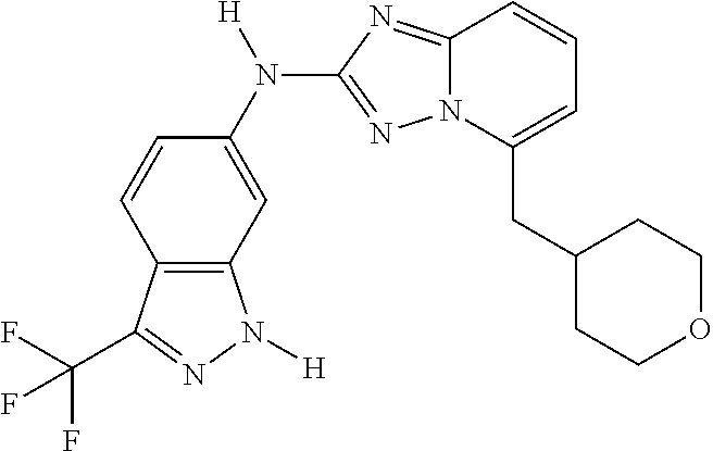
C12=C(C=C(N([H])C3=NN4C(=N3)C=CC=C4CC3CCOCC3)C=C1)N([H])N=C2C(F)(F)F
